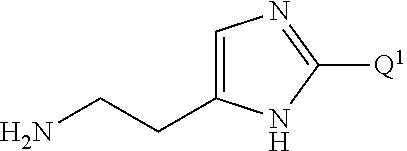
C1=C(CCN)NC([Q1])=N1
